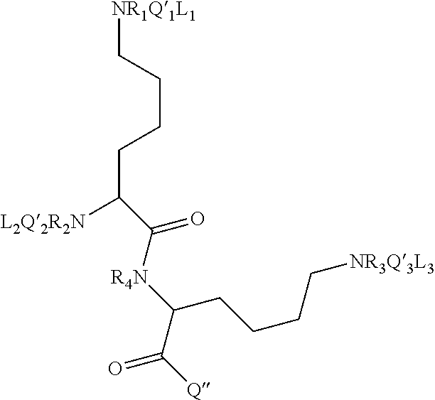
[NR1Q1L1]CCCCC([L2Q2R2N])C([R4N]C(C([Q])=O)CCCC[NR3Q3L3])=O
